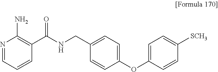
N1=CC=CC(C(NCC2=CC=C(OC3=CC=C([SCH3])C=C3)C=C2)=O)=C1N
